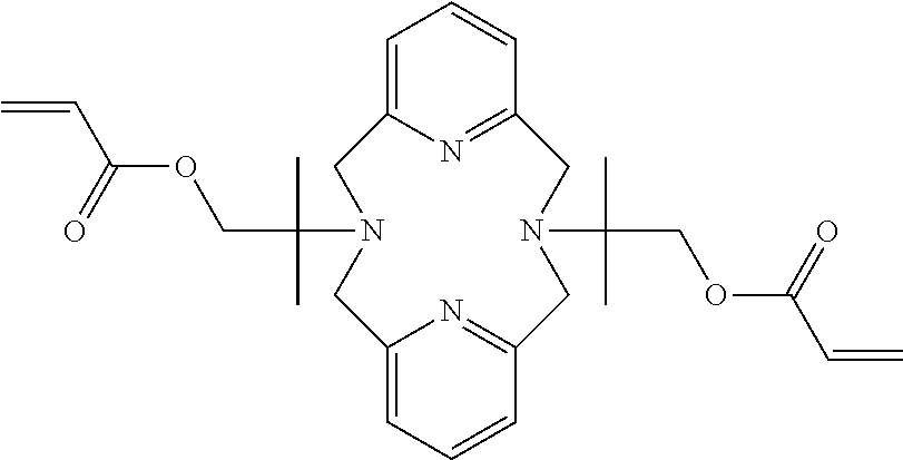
C12=CC=CC(=N1)CN(C(COC(C=C)=O)(C)C)CC1=NC(=CC=C1)CN(C(C)(C)COC(C=C)=O)C2
